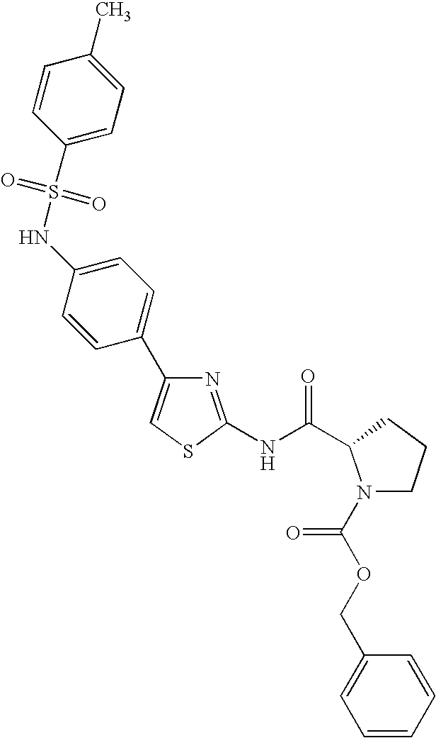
N(C(=O)C1N(C(OCC2=CC=CC=C2)=O)CCC1)C1=NC(C2=CC=C(NS(C3=CC=C(C)C=C3)(=O)=O)C=C2)=CS1
